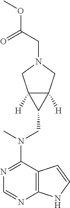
N1=C(N(CC2C3([H])C2([H])CN(CC(OC)=O)C3)C)C2=C(N=C1)NC=C2
